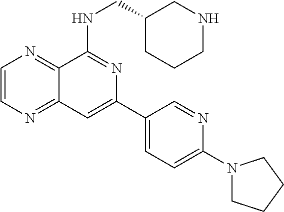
C1=CN=C2C(=N1)C(NCC1CNCCC1)=NC(C1=CC=C(N3CCCC3)N=C1)=C2
